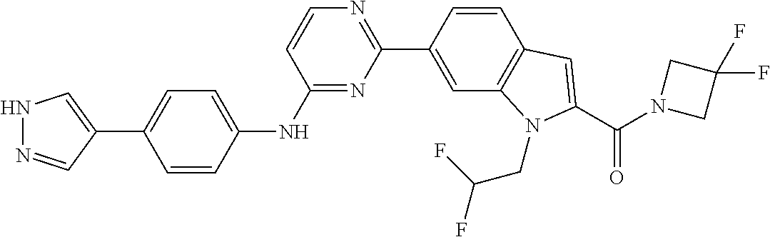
C1(C2=CNN=C2)=CC=C(NC2=NC(C3=CC4=C(C=C3)C=C(C(N3CC(F)(F)C3)=O)N4CC(F)F)=NC=C2)C=C1
